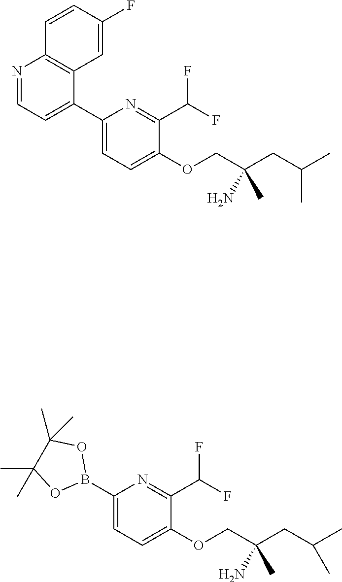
N1=CC=C(C2=CC=C(OCC(CC(C)C)(N)C)C(C(F)F)=N2)C2=C1C=CC(F)=C2.B1(C2=CC=C(OCC(CC(C)C)(N)C)C(C(F)F)=N2)OC(C)(C)C(C)(C)O1
